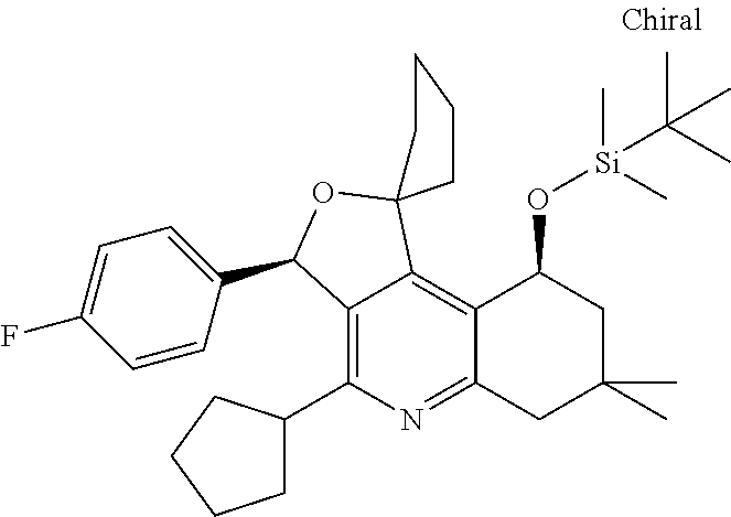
C12=C(C3CCCC3)N=C3C(=C1C1(OC2C2=CC=C(F)C=C2)CCCC1)C(O[Si](C)(C)C(C)(C)C)CC(C)(C)C3
